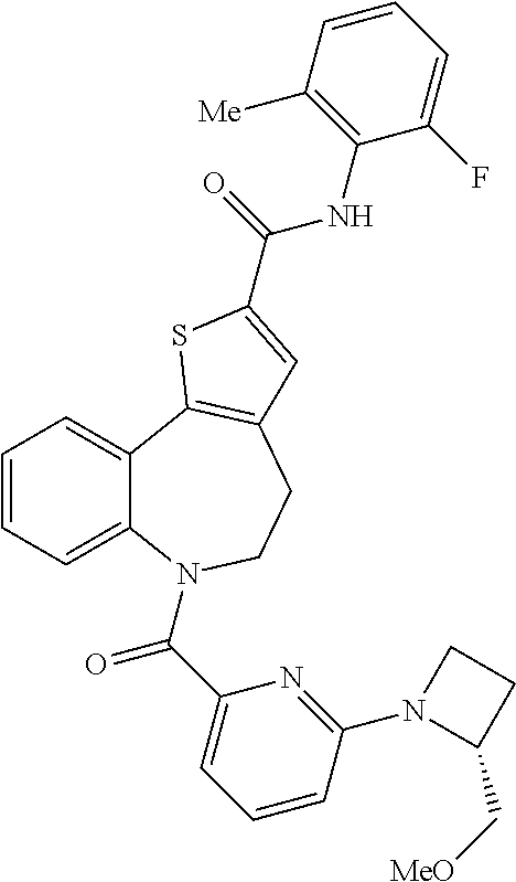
C1=CC=C2C(=C1)C1=C(CCN2C(C2=CC=CC(N3C(C[MeO])CC3)=N2)=O)C=C(C(=O)NC2=C([Me])C=CC=C2F)S1
